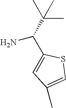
C1(C(N)C(C)(C)C)=CC(C)=CS1
